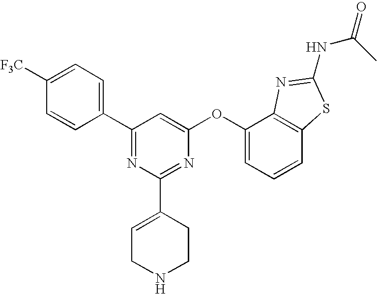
C1([F3C])=CC=C(C2=NC(C3=CCNCC3)=NC(OC3=CC=CC4=C3N=C(NC(=O)C)S4)=C2)C=C1
